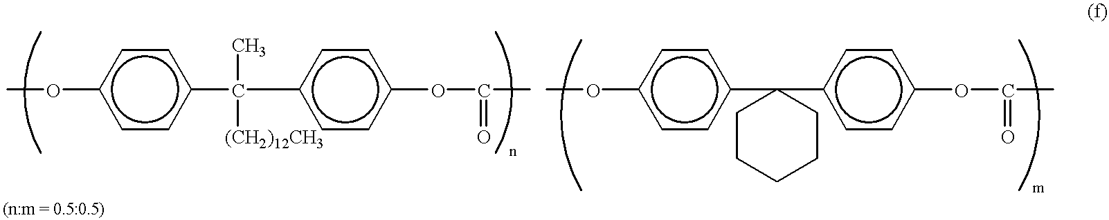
O(c1ccc(C(C)([(CH2)12CH3])c2ccc(OC(=O)C)cc2)cc1)C.O(c1ccc(C2(c3ccc(OC(=O)C)cc3)CCCCC2)cc1)C
